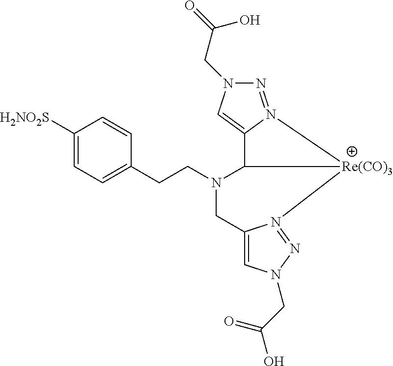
C1([H2NO2S])=CC=C(CCN2CC3=CN(CC(O)=O)N=N3[Re(CO)3]3C2C2=CN(CC(=O)O)N=N23)C=C1
